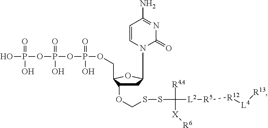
C1C(OCSSC([R4A])([L2][R5][R12][L4][R13])[X][R6])C(COP(OP(=O)(OP(O)(O)=O)O)(=O)O)OC1N1C(=O)N=C(N)C=C1
